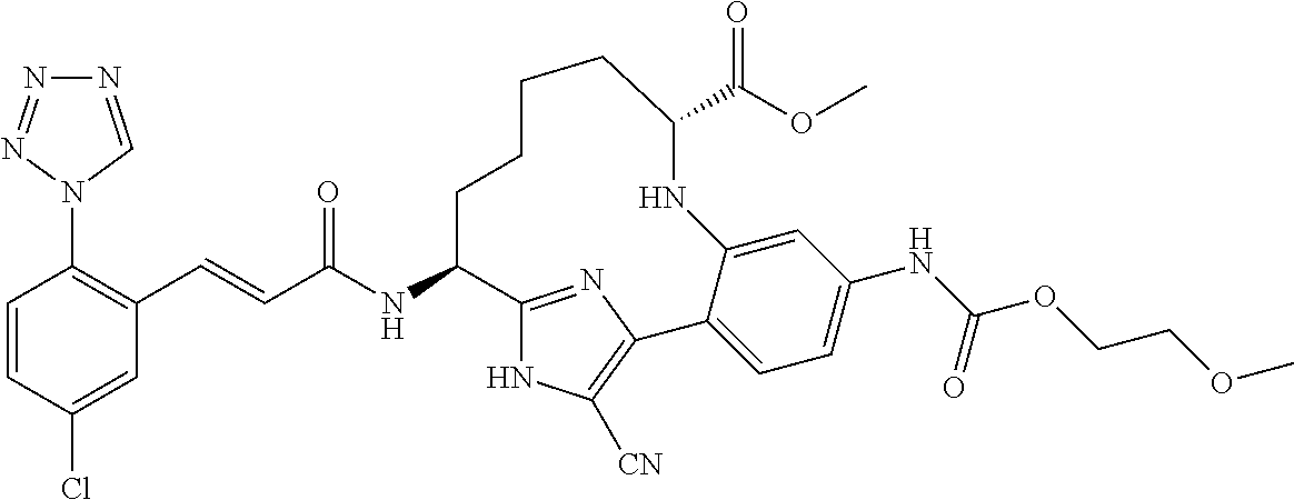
C(C(NC1C2=NC(=C([CN])N2)C2=CC=C(NC(OCCOC)=O)C=C2NC(C(OC)=O)CCCC1)=O)=CC1=C(N2C=NN=N2)C=CC(Cl)=C1
